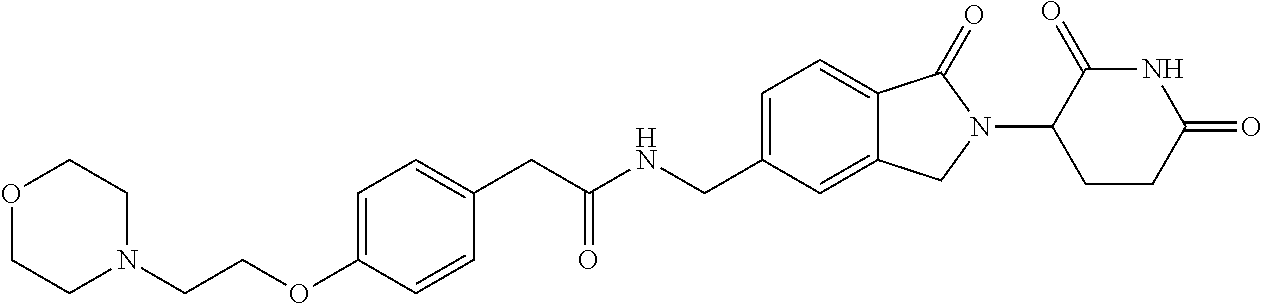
C1=C(CNC(CC2=CC=C(OCCN3CCOCC3)C=C2)=O)C=C2C(=C1)C(=O)N(C1CCC(=O)NC1=O)C2
